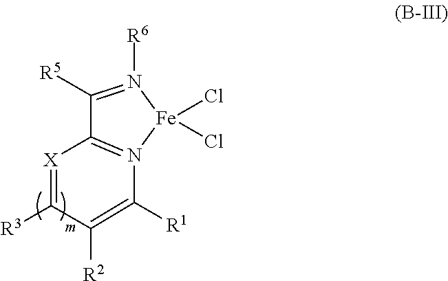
C1([R5])=N([R6])[Fe](Cl)(Cl)N2=C1[X]=C([R3])C([R2])=C2[R1]
